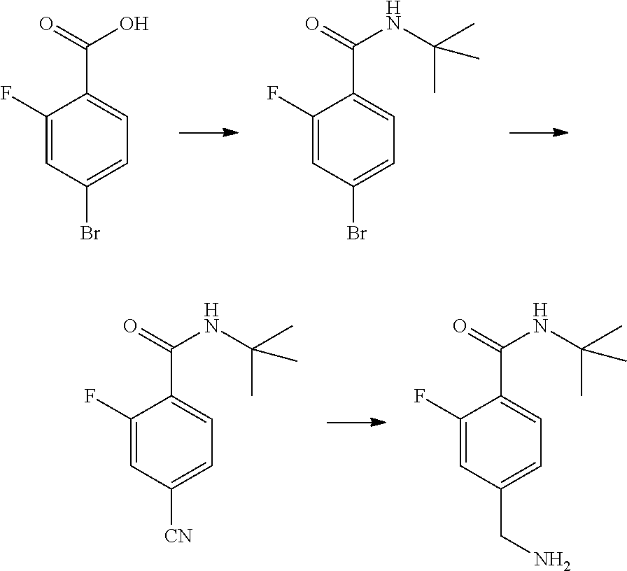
C1(F)=CC(Br)=CC=C1C(O)=O.C1(F)=CC(Br)=CC=C1C(NC(C)(C)C)=O.C1(F)=CC([CN])=CC=C1C(NC(C)(C)C)=O.C1(F)=CC(CN)=CC=C1C(NC(C)(C)C)=O
